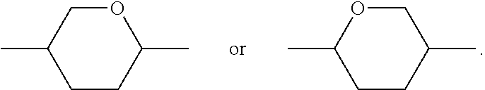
C1CC(C)COC1C.C1CC(C)OCC1C
